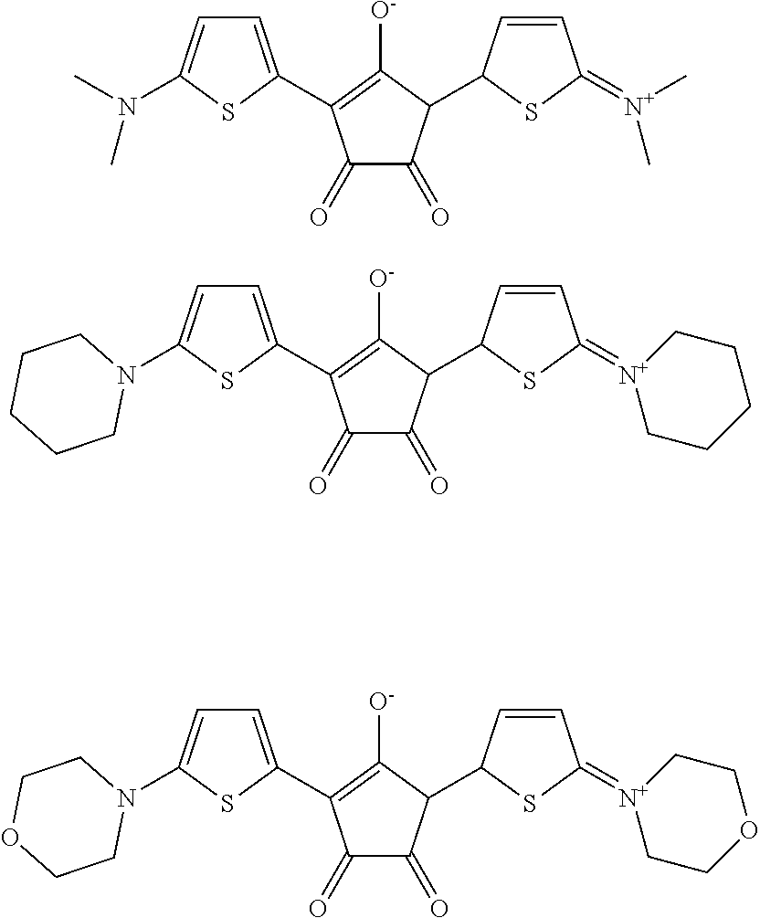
C1(=O)C(=O)C(C2C=CC(=[N+](C)C)S2)C([O-])=C1C1=CC=C(N(C)C)S1.C1(=O)C(=O)C(C2C=CC(=[N+]3CCCCC3)S2)C([O-])=C1C1=CC=C(N2CCCCC2)S1.C1(=O)C(=O)C(C2C=CC(=[N+]3CCOCC3)S2)C([O-])=C1C1=CC=C(N2CCOCC2)S1
